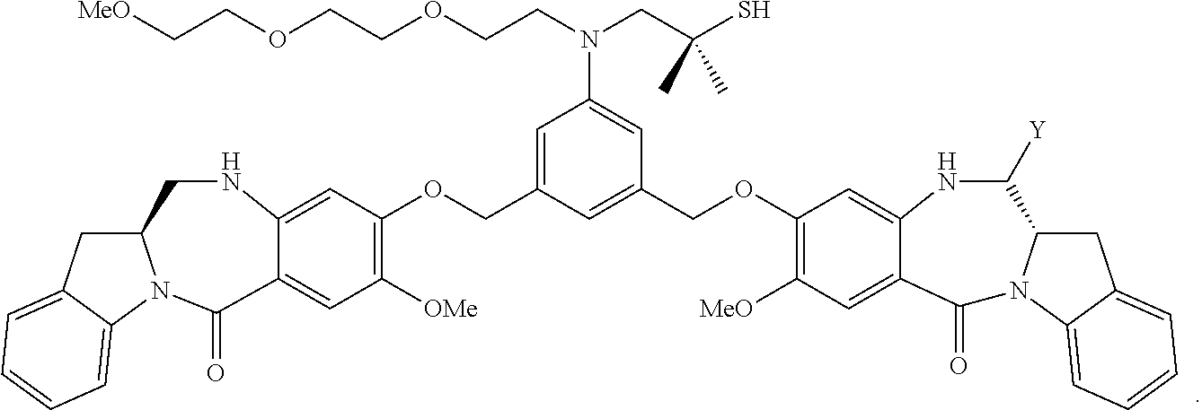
C1(COC2=C([MeO])C=C3C(=C2)NC([Y])C2CC4=CC=CC=C4N2C3=O)=CC(COC2=C([OMe])C=C3C(=C2)NCC2CC4=CC=CC=C4N2C3=O)=CC(N(CC(S)(C)C)CCOCCOCC[MeO])=C1
